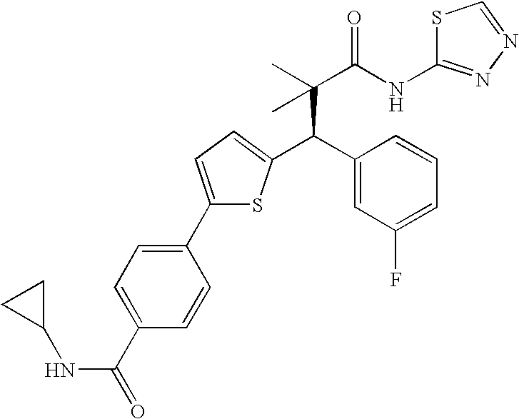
C(C(C)(C(NC1=NN=CS1)=O)C)(C1=CC(F)=CC=C1)C1=CC=C(C2=CC=C(C(=O)NC3CC3)C=C2)S1
